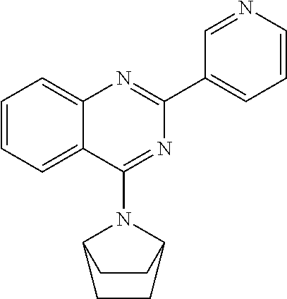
C1=CC=C2C(=C1)N=C(C1=CC=CN=C1)N=C2N1C2CCC1CC2
